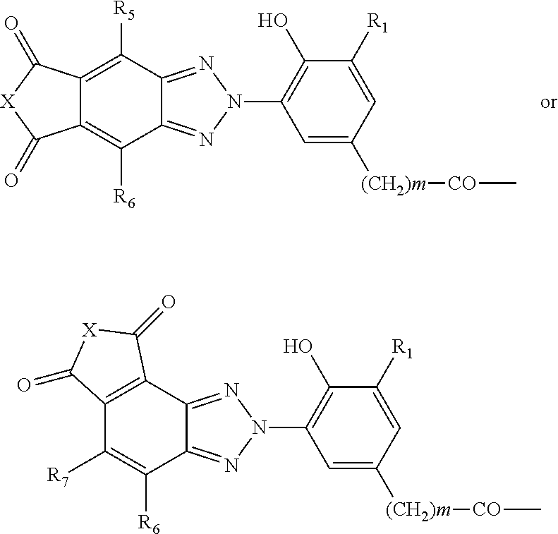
C12=C([R5])C3=NN(C4=C(O)C([R1])=CC([(CH2)m][CO]C)=C4)N=C3C([R6])=C1C(=O)[X]C2=O.C12=C(C3=NN(C4=C(O)C([R1])=CC([(CH2)m][CO]C)=C4)N=C3C([R6])=C1[R7])C(=O)[X]C2=O
